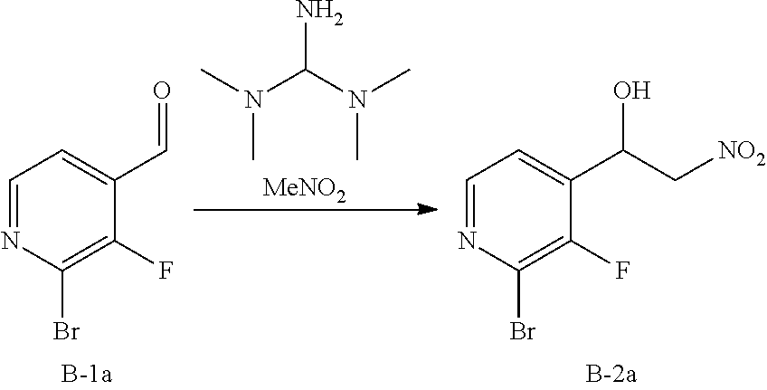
[MeNO2].CN(C)C(N(C)C)N.C1=NC(Br)=C(F)C(C=O)=C1.C1=NC(Br)=C(F)C(C(C[NO2])O)=C1
